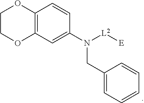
C1COC2=C(O1)C=CC(N([L2][E])CC1=CC=CC=C1)=C2
